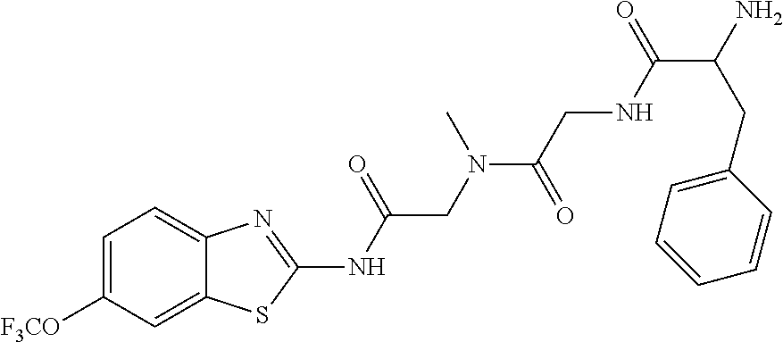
C1=C([F3CO])C=C2C(=C1)N=C(NC(CN(C)C(CNC(C(N)CC1=CC=CC=C1)=O)=O)=O)S2
